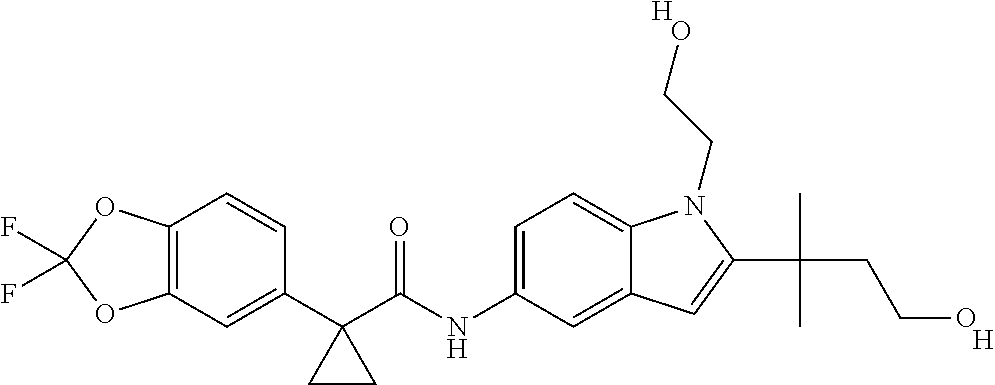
C12=C(C=C(C3(C(NC4=CC=C5C(=C4)C=C(C(C)(CCO)C)N5CCO)=O)CC3)C=C1)OC(F)(F)O2.[H].[H]
